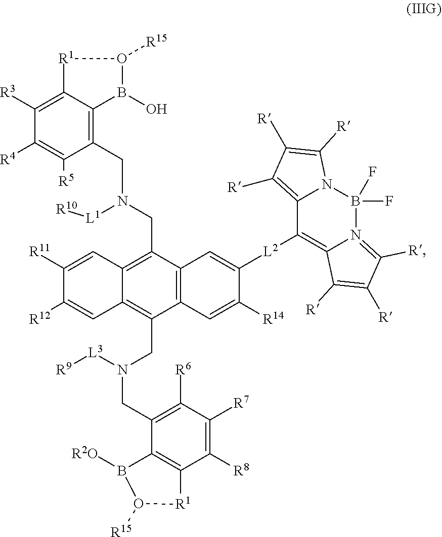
C1([R3])=C2C(=C(CN(CC3=C4C(=C(CN(CC5=C([R6])C([R7])=C([R8])C6=C5B([R2O])O([R15])[R1]6)[L3][R9])C5=C3C=C([L2]C3=C6N(=C([R])C([R])=C6[R])B(F)(F)N6C3=C([R])C([R])=C6[R])C([R14])=C5)C=C([R12])C([R11])=C4)[L1][R10])C([R5])=C1[R4])B(O)O([R15])[R1]2
